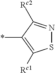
S1N=C([Rc2])C(*)=C1[Rc1]
